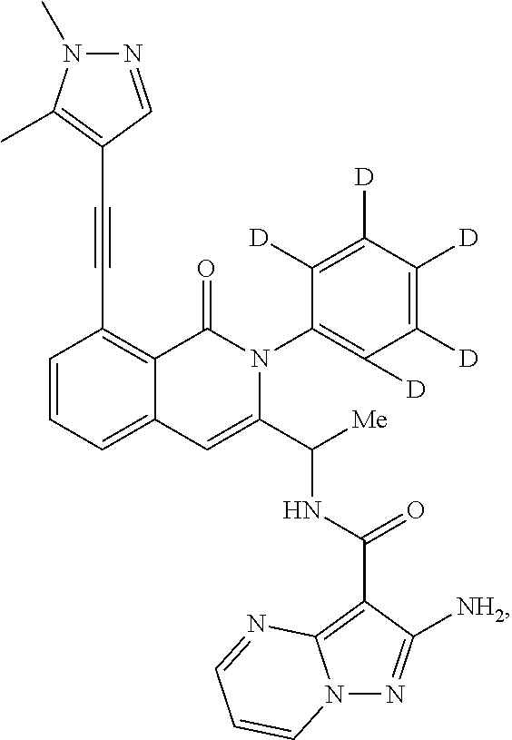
C1=CC=C2C(=C1C#CC1=C(C)N(C)N=C1)C(=O)N(C1=C([D])C([D])=C([D])C([D])=C1[D])C(C([Me])NC(=O)C1=C3N(N=C1[NH2])C=CC=N3)=C2
